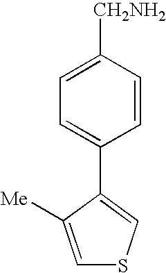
C1=C([Me])C(C2=CC=C([CH2NH2])C=C2)=CS1
